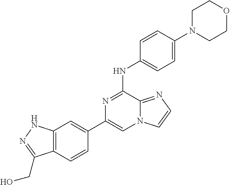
C1(C2=CC3=C(C=C2)C(CO)=NN3)=CN2C(=NC=C2)C(NC2=CC=C(N3CCOCC3)C=C2)=N1
